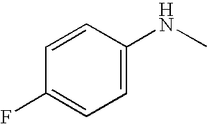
C1=CC(F)=CC=C1NC
